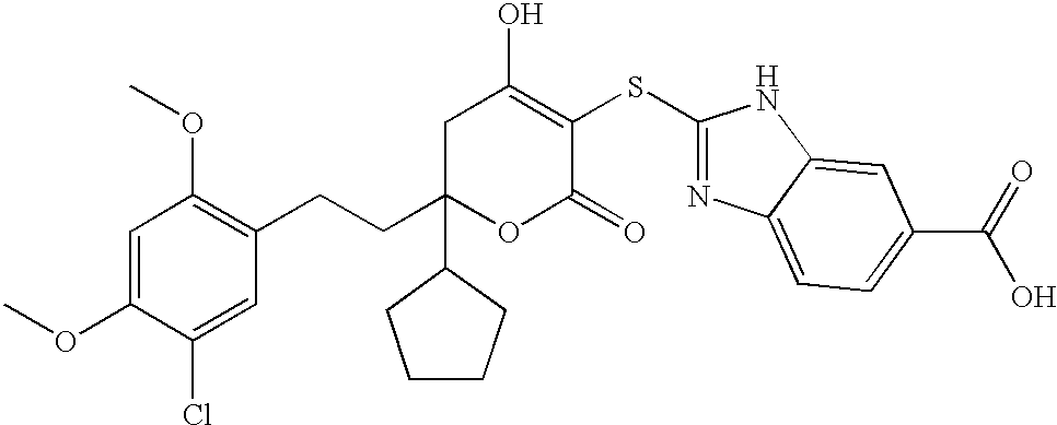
C1C(CCC2=C(OC)C=C(OC)C(Cl)=C2)(C2CCCC2)OC(=O)C(SC2=NC3=CC=C(C(O)=O)C=C3N2)=C1O
